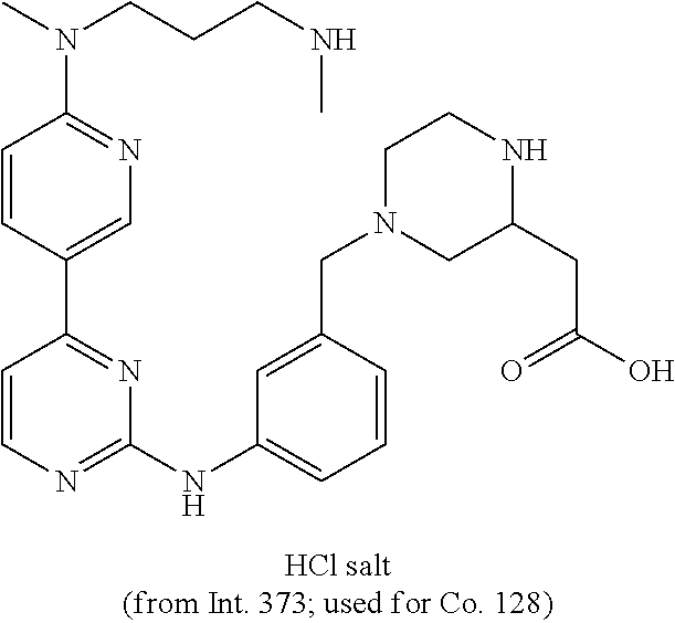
C1(NC2=CC=CC(CN3CC(CC(O)=O)NCC3)=C2)=NC=CC(C2=CN=C(N(CCCNC)C)C=C2)=N1
